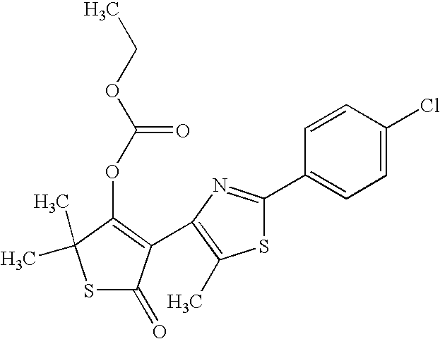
C1=CC(C2=NC(C3=C(OC(OCC)=O)C(C)(C)SC3=O)=C(C)S2)=CC=C1Cl
